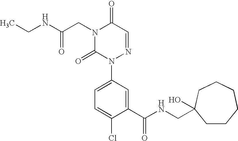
N(C(CN1C(=O)N(C2=CC=C(Cl)C(C(NCC3(O)CCCCCC3)=O)=C2)N=CC1=O)=O)CC
